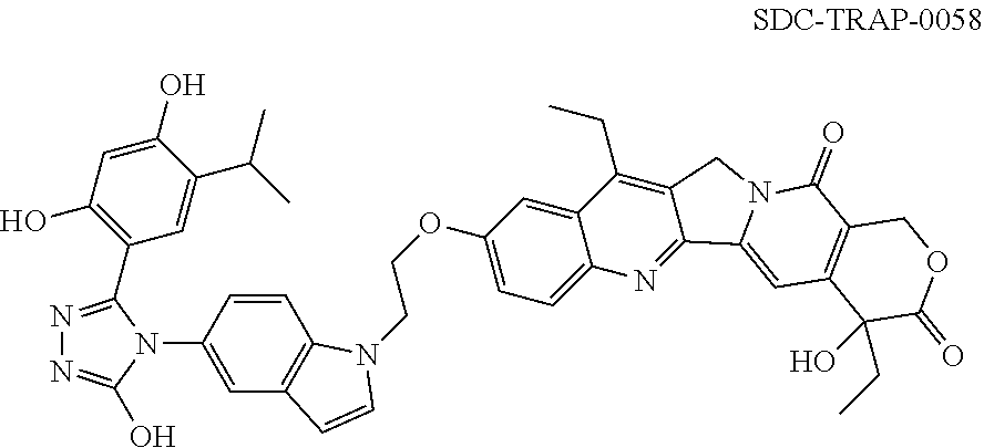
C1(N2C(C3=C(O)C=C(O)C(C(C)C)=C3)=NN=C2O)=CC2=C(C=C1)N(CCOC1=CC=C3C(=C1)C(CC)=C1C(=N3)C3=CC4=C(C(=O)N3C1)COC(=O)C4(O)CC)C=C2
